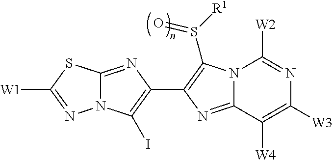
N12C(=NC(C3=C(S([R1])=O)N4C(=N3)C([W4])=C([W3])N=C4[W2])=C1I)SC([W1])=N2
